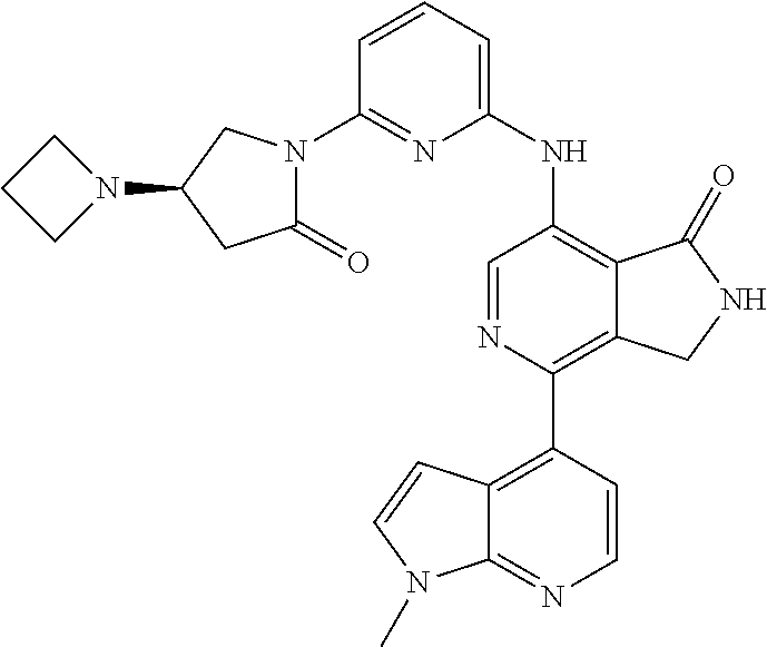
C1(C2=C3C(=NC=C2)N(C)C=C3)=C2C(=C(NC3=CC=CC(N4C(=O)CC(N5CCC5)C4)=N3)C=N1)C(=O)NC2
